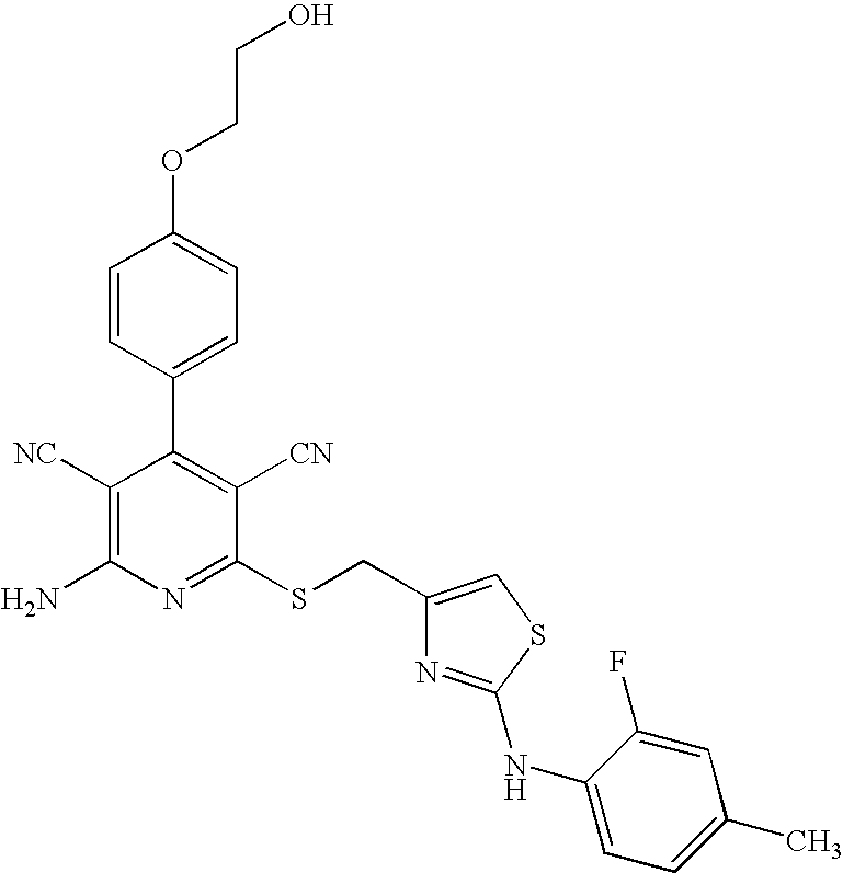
O(C1=CC=C(C2=C([CN])C(SCC3=CSC(NC4=CC=C(C)C=C4F)=N3)=NC(N)=C2[NC])C=C1)CCO
